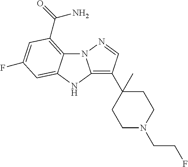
N12C3=C(C(N)=O)C=C(F)C=C3NC1=C(C1(C)CCN(CCF)CC1)C=N2
